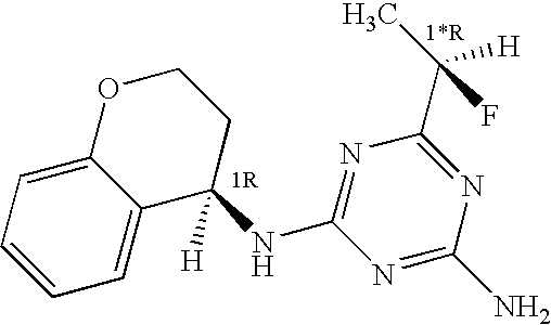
C1=CC=C2C(=C1)C([H])(NC1=NC(C(C)([H])F)=NC(N)=N1)CCO2
